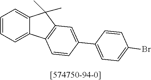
C1=CC=C2C(=C1)C(C)(C)C1=C2C=CC(C2=CC=C(Br)C=C2)=C1
